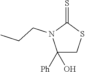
C1([Ph])(O)CSC(=S)N1CCC
